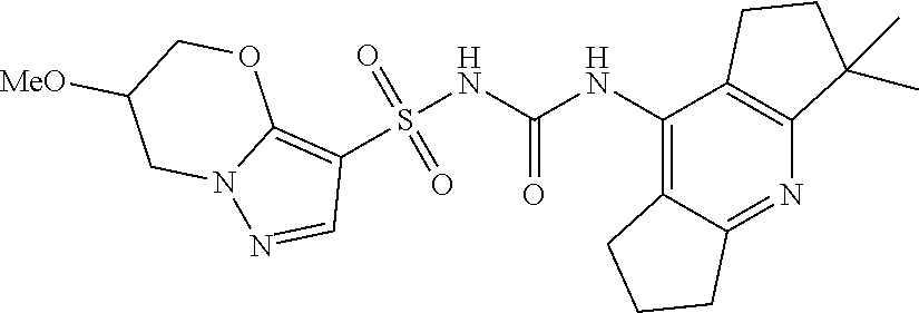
S(NC(NC1=C2C(=NC3=C1CCC3(C)C)CCC2)=O)(C1=C2N(N=C1)CC([MeO])CO2)(=O)=O
